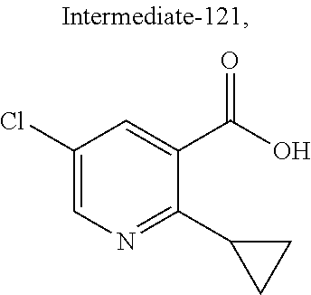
C1(Cl)=CN=C(C2CC2)C(C(O)=O)=C1
